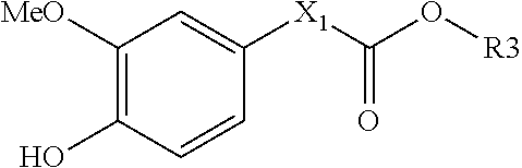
C1([MeO])=C(O)C=CC([X1]C(O[R3])=O)=C1
